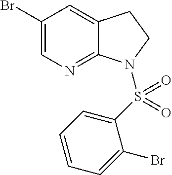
BrC1=CN=C2C(=C1)CCN2S(C1=CC=CC=C1Br)(=O)=O
